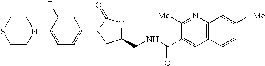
S1CCN(C2=CC=C(N3C(=O)OC(CNC(C4=CC5=C(N=C4[Me])C=C([OMe])C=C5)=O)C3)C=C2F)CC1
